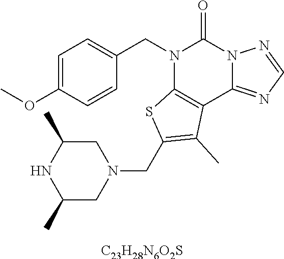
C1=C(OC)C=CC(CN2C3=C(C4=NC=NN4C2=O)C(C)=C(CN2CC(C)NC(C)C2)S3)=C1.[C23H28N6O2S]
